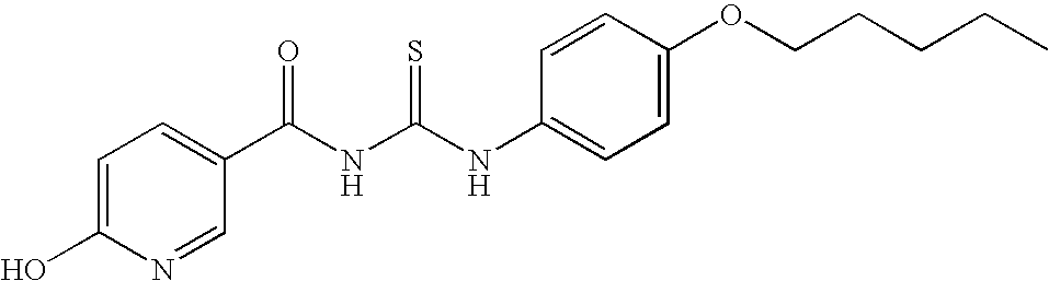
C(NC(NC1=CC=C(OCCCCC)C=C1)=S)(=O)C1=CC=C(O)N=C1
